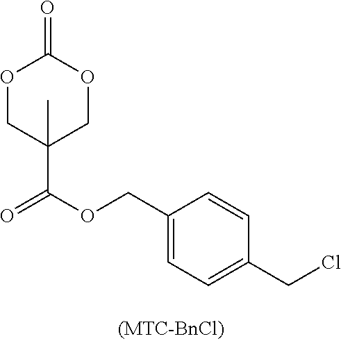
O1CC(C)(C(OCC2=CC=C(CCl)C=C2)=O)COC1=O
